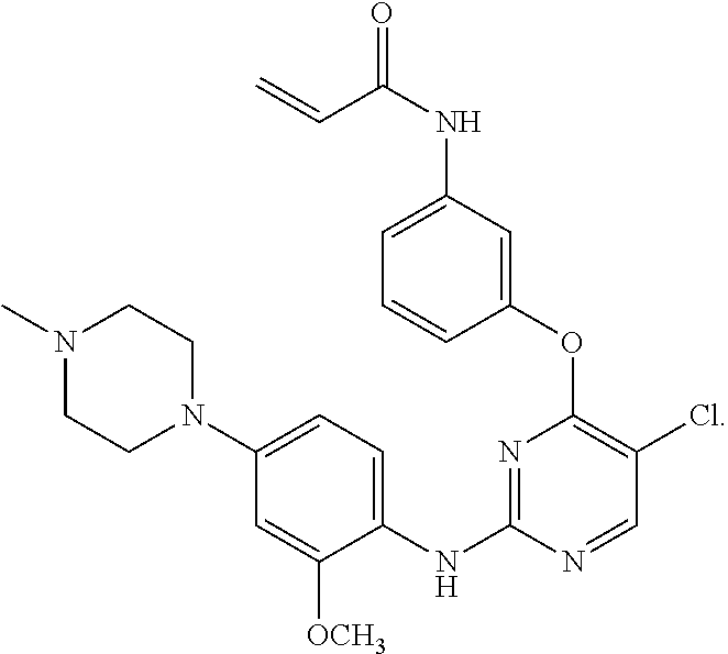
N1(C)CCN(C2=CC=C(NC3=NC(OC4=CC(NC(=O)C=C)=CC=C4)=C(Cl)C=N3)C([OCH3])=C2)CC1
